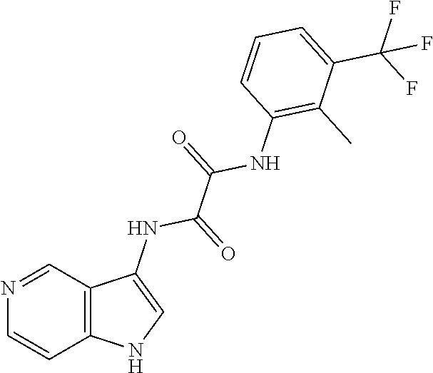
C12=C(C=NC=C1)C(NC(=O)C(=O)NC1=C(C)C(C(F)(F)F)=CC=C1)=CN2
